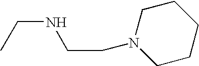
N(CCN1CCCCC1)CC
